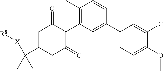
C1(C2=C(C)C(C3C(=O)CC(C4([X][R8])CC4)CC3=O)=C(C)C=C2)=CC=C(OC)C(Cl)=C1
